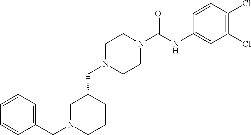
C1(Cl)=C(Cl)C=CC(NC(N2CCN(CC3CN(CC4=CC=CC=C4)CCC3)CC2)=O)=C1
